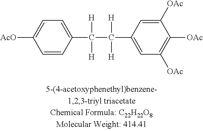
C1=CC(C([H])([H])C([H])([H])C2=CC([OAc])=C([OAc])C([OAc])=C2)=CC=C1[AcO]
